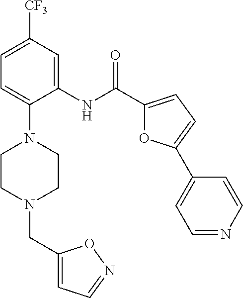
C1=C([CF3])C=C(NC(C2=CC=C(C3=CC=NC=C3)O2)=O)C(N2CCN(CC3=CC=NO3)CC2)=C1
